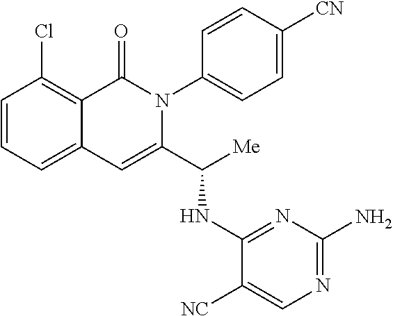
C1(Cl)=C2C(=CC=C1)C=C(C([Me])NC1=NC(N)=NC=C1[NC])N(C1=CC=C([CN])C=C1)C2=O
